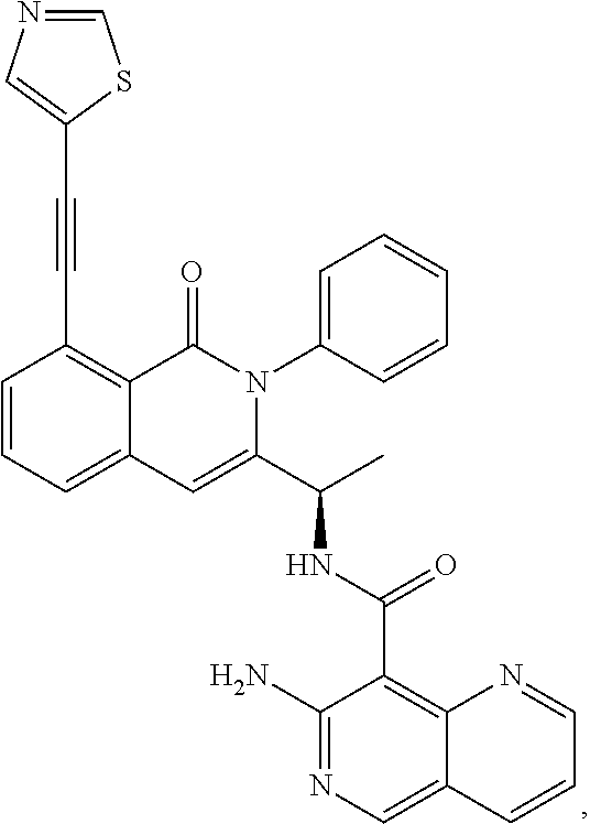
C(#CC1=C2C(=CC=C1)C=C(C(C)NC(C1=C3C(=CN=C1N)C=CC=N3)=O)N(C1=CC=CC=C1)C2=O)C1=CN=CS1
